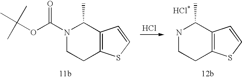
Cl.N1CCC2=C(C1C)C=CS2.N1(C(OC(C)(C)C)=O)CCC2=C(C1C)C=CS2
